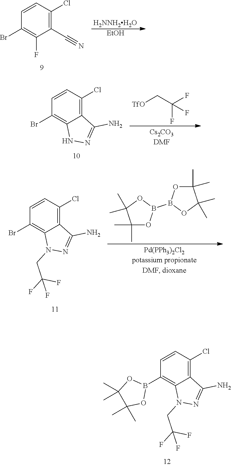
C1=CC(Cl)=C(C#N)C(F)=C1Br.[H2NNH2H2O].[EtOH].C1=CC(Cl)=C2C(=C1Br)NN=C2N.[TfO]CC(F)(F)F.C1=CC(Cl)=C2C(=C1Br)N(CC(F)(F)F)N=C2N.C1(C)(C)OB(B2OC(C)(C)C(C)(C)O2)OC1(C)C.C1=CC(Cl)=C2C(=C1B1OC(C)(C)C(C)(C)O1)N(CC(F)(F)F)N=C2N
